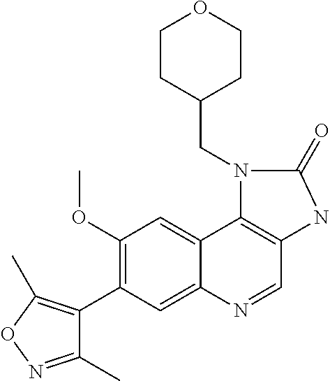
C1CC(CN2C(=O)NC3=C2C2=CC(OC)=C(C4=C(C)ON=C4C)C=C2N=C3)CCO1
